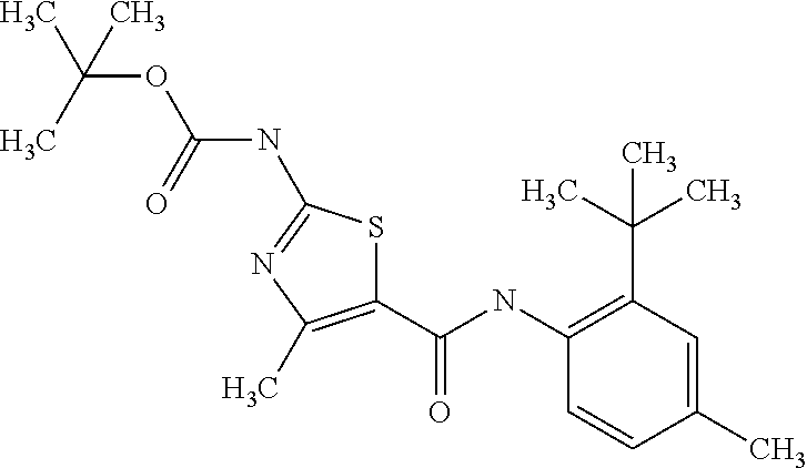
C1(C(NC2=C(C(C)(C)C)C=C(C)C=C2)=O)=C(C)N=C(NC(OC(C)(C)C)=O)S1
